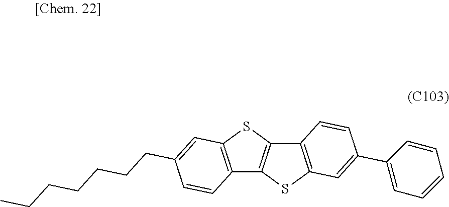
C12=C(SC3=C1SC1=C3C=CC(C3=CC=CC=C3)=C1)C=C(CCCCCCC)C=C2
